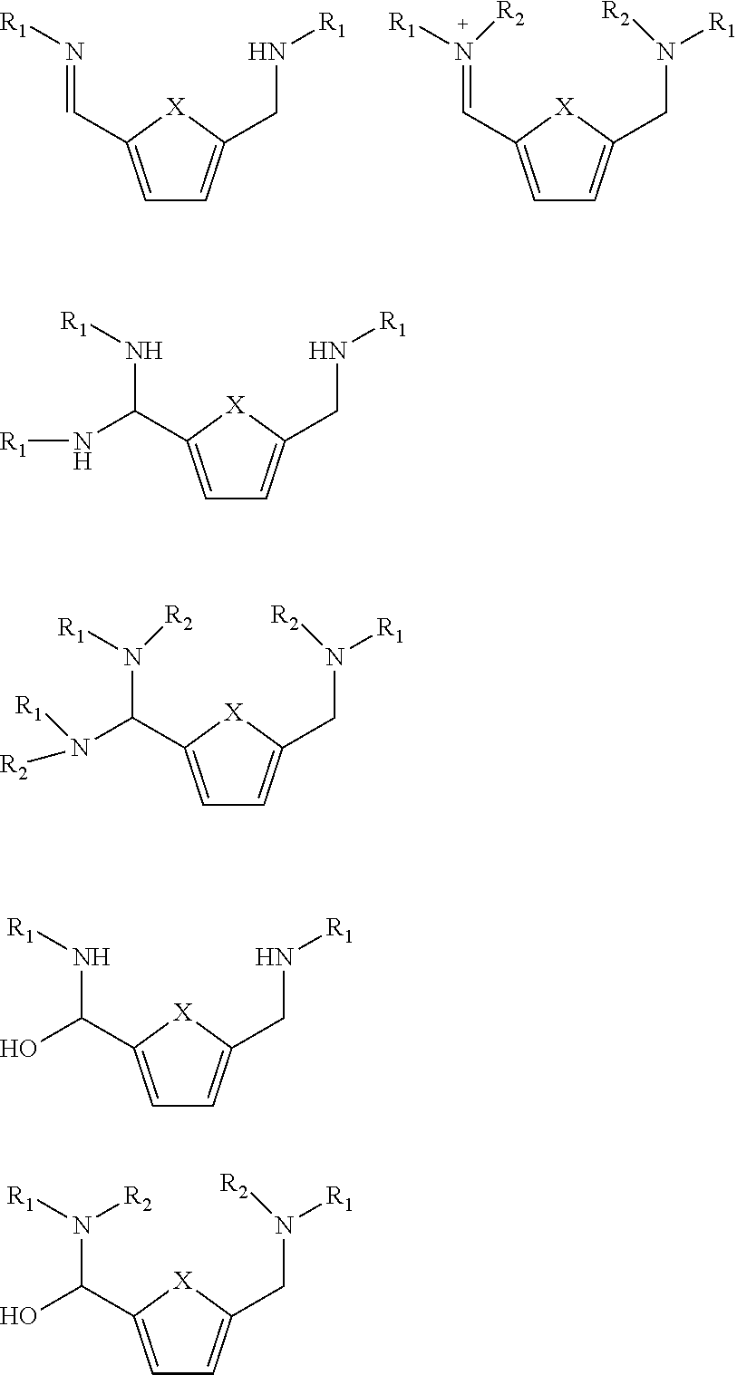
C1=C(C=N[R1])[X]C(CN[R1])=C1.C1=C(C=N([R1])[R2])[X]C(CN([R1])[R2])=C1.C1=C(C(N[R1])N[R1])[X]C(CN[R1])=C1.C1=C(C(N([R1])[R2])N([R2])[R1])[X]C(CN([R1])[R2])=C1.C1=C(C(N[R1])O)[X]C(CN[R1])=C1.C1=C(C(N([R1])[R2])O)[X]C(CN([R1])[R2])=C1
